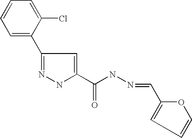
C1=C(C2=NNC(C(NN=CC3=CC=CO3)=O)=C2)C(Cl)=CC=C1
